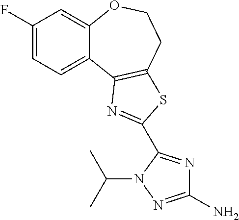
C1(F)=CC=C2C(=C1)OCCC1=C2N=C(C2=NC(N)=NN2C(C)C)S1
